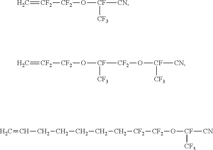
C=[CF2][CF2]O[CF]([CN])[CF3].C=[CF2][CF2]O[CF]([CF2]O[CF]([CN])[CF3])[CF3].C=CCCCCC[CF2][CF2]O[CF]([CN])[CF3]
